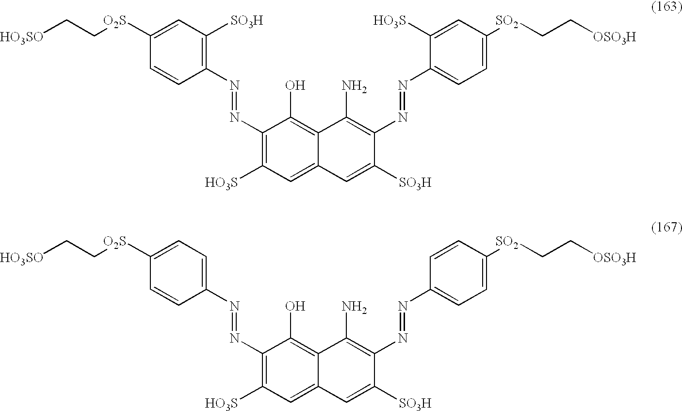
C1([O2S]CC[HO3SO])=CC([SO3H])=C(N=NC2=C([HO3S])C=C3C(=C2O)C(N)=C(N=NC2=CC=C([SO2]CC[OSO3H])C=C2[HO3S])C([SO3H])=C3)C=C1.C1([O2S]CC[HO3SO])=CC=C(N=NC2=C([HO3S])C=C3C(=C2O)C(N)=C(N=NC2=CC=C([SO2]CC[OSO3H])C=C2)C([SO3H])=C3)C=C1
